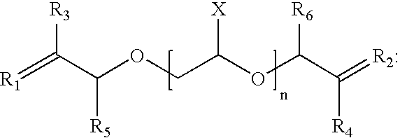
[R1]=C(C(OCC(OC(C(=[R2:])[R4])[R6])[X])[R5])[R3]
